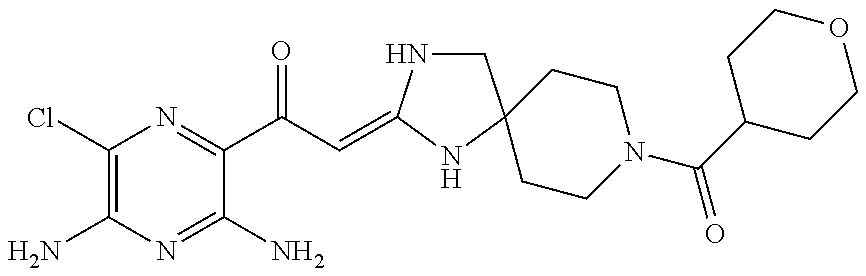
C1(Cl)=C(N)N=C(N)C(C(C=C2NCC3(N2)CCN(C(C2CCOCC2)=O)CC3)=O)=N1
